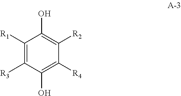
C1([R1])=C([R3])C(O)=C([R4])C([R2])=C1O
